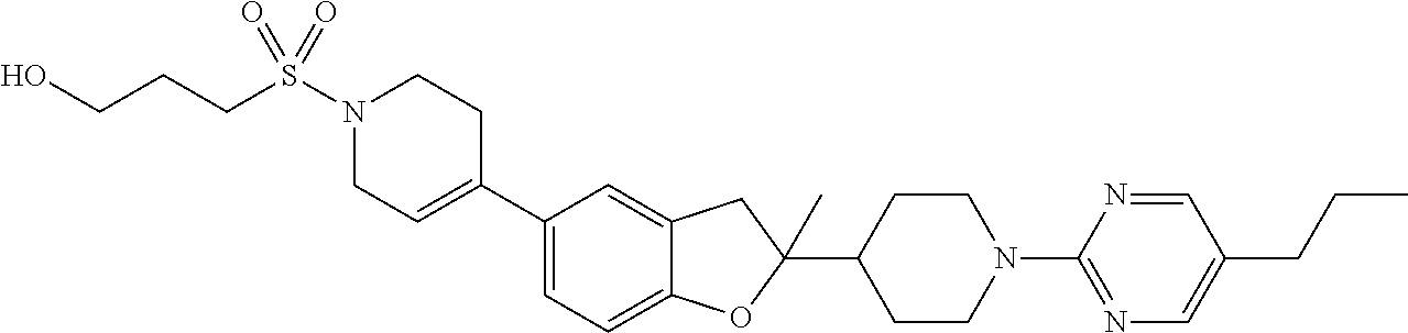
N1(S(CCCO)(=O)=O)CC=C(C2=CC=C3C(=C2)CC(C2CCN(C4=NC=C(CCC)C=N4)CC2)(C)O3)CC1
